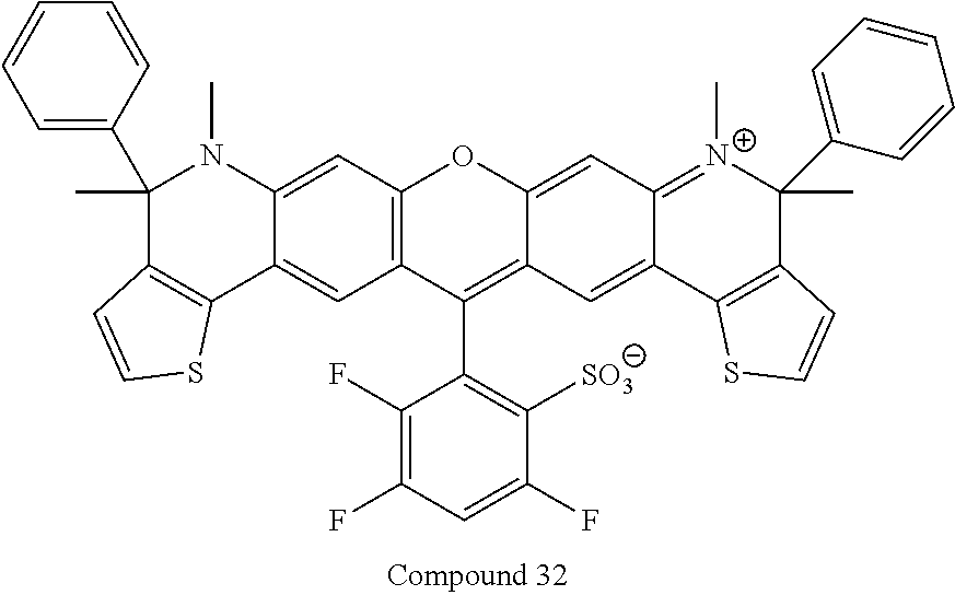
C1(F)=C(F)C=C(F)C([SO3])=C1C1=C2C(=CC3=[N+](C)C(C)(C4=CC=CC=C4)C4=C(C3=C2)SC=C4)OC2=C1C=C1C(=C2)N(C)C(C2=CC=CC=C2)(C)C2=C1SC=C2
